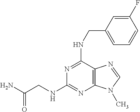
C(N)(CNC1=NC2=C(C(NCC3=CC=CC(F)=C3)=N1)N=CN2C)=O
